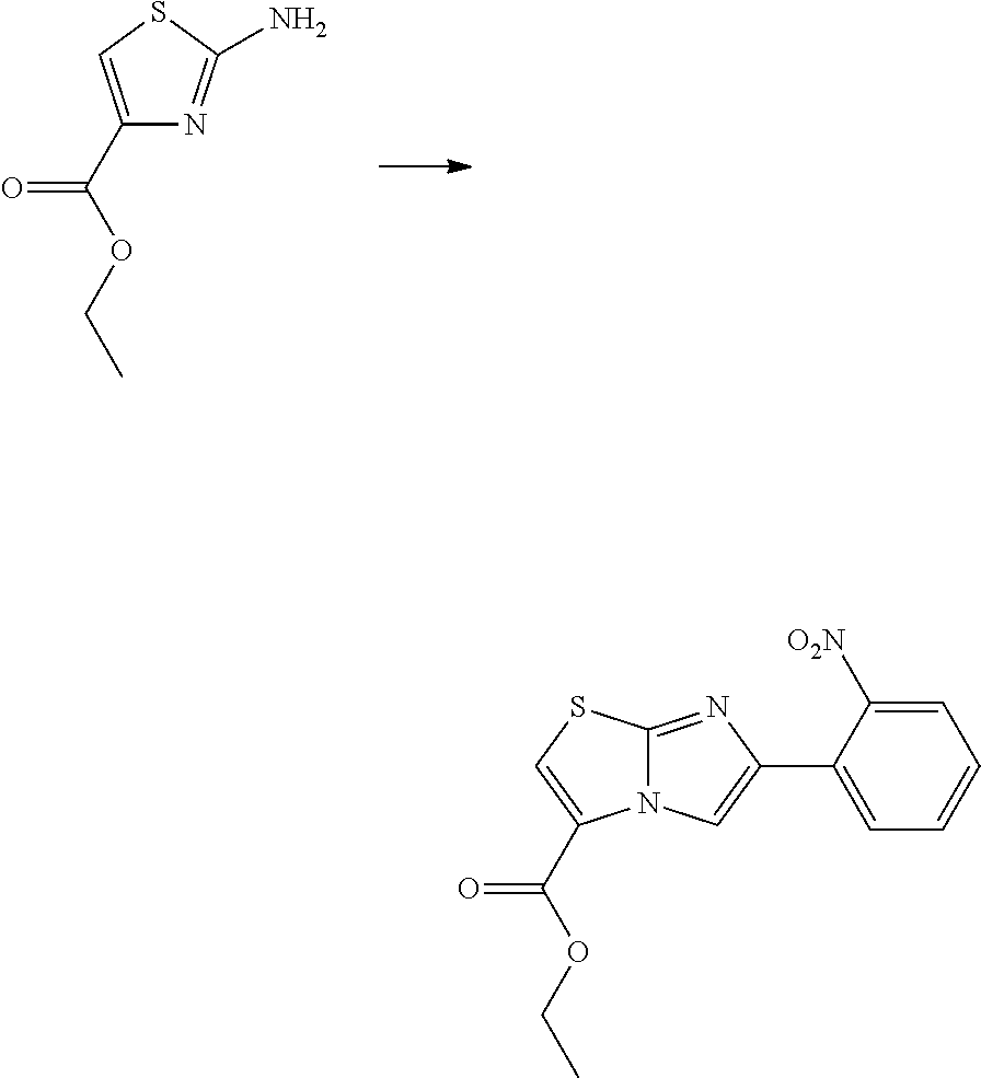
C1(C(OCC)=O)=CSC(N)=N1.N12C(=NC(C3=CC=CC=C3[O2N])=C1)SC=C2C(=O)OCC
